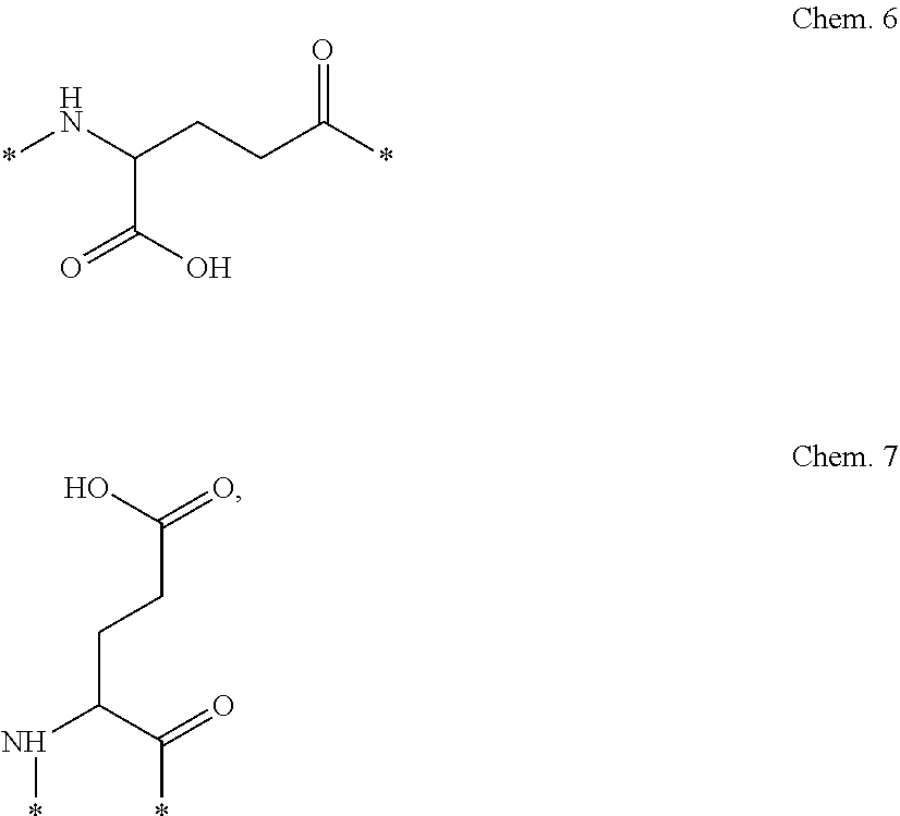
*NC(CCC(*)=O)C(O)=O.C(=O)(O)CCC(N*)C(=O)*
